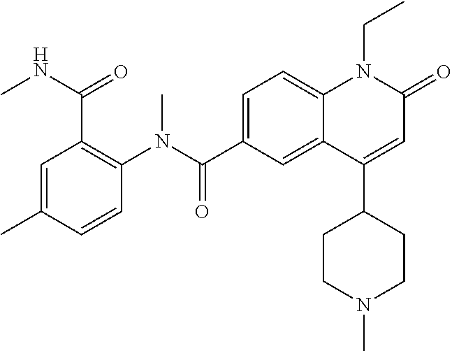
C1(N(C(C2=CC=C3C(=C2)C(C2CCN(C)CC2)=CC(=O)N3CC)=O)C)=C(C(NC)=O)C=C(C)C=C1
